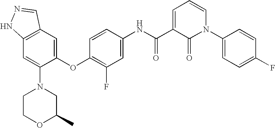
C12=C(C=C(OC3=C(F)C=C(NC(=O)C4=CC=CN(C5=CC=C(F)C=C5)C4=O)C=C3)C(N3CCOC(C)C3)=C1)C=NN2
